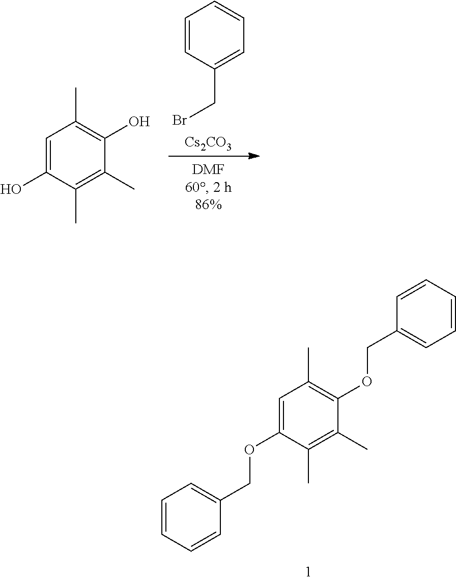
BrCC1=CC=CC=C1.[Cs2CO3].C1=C(O)C(C)=C(C)C(O)=C1C.C1=C(OCC2=CC=CC=C2)C(C)=C(C)C(OCC2=CC=CC=C2)=C1C
